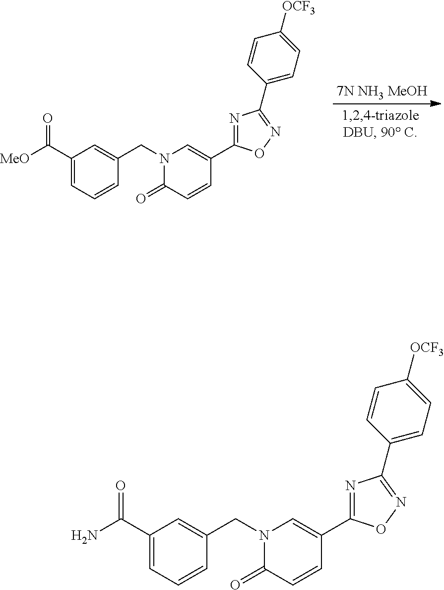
C1(C([MeO])=O)=CC=CC(CN2C(=O)C=CC(C3=NC(C4=CC=C([OCF3])C=C4)=NO3)=C2)=C1.C1(C(N)=O)=CC=CC(CN2C(=O)C=CC(C3=NC(C4=CC=C([OCF3])C=C4)=NO3)=C2)=C1
